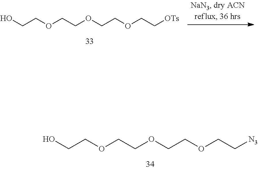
OCCOCCOCCOCC[N3].OCCOCCOCCOCC[OTs]
